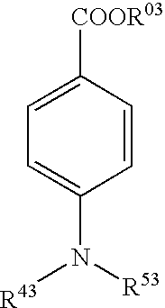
C1=C([COOR03])C=CC(N([R53])[R43])=C1
